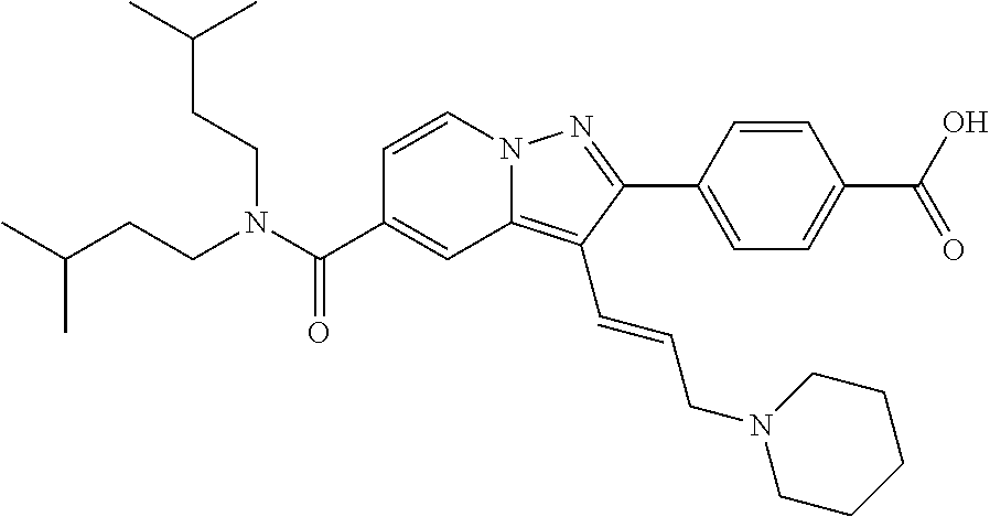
C1=CN2C(=C(C=CCN3CCCCC3)C(C3=CC=C(C(O)=O)C=C3)=N2)C=C1C(N(CCC(C)C)CCC(C)C)=O
